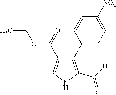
C1(C2=CC=C([NO2])C=C2)=C(C([H])=O)NC=C1C(OCC)=O
